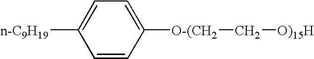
C1=C([O-(CH2]C[O)15H])C=CC([n-C9H19])=C1
